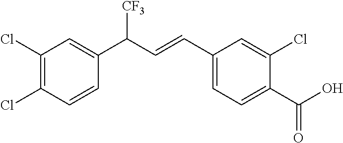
C1=CC(C(C=CC2=CC=C(C(O)=O)C(Cl)=C2)[CF3])=CC(Cl)=C1Cl
